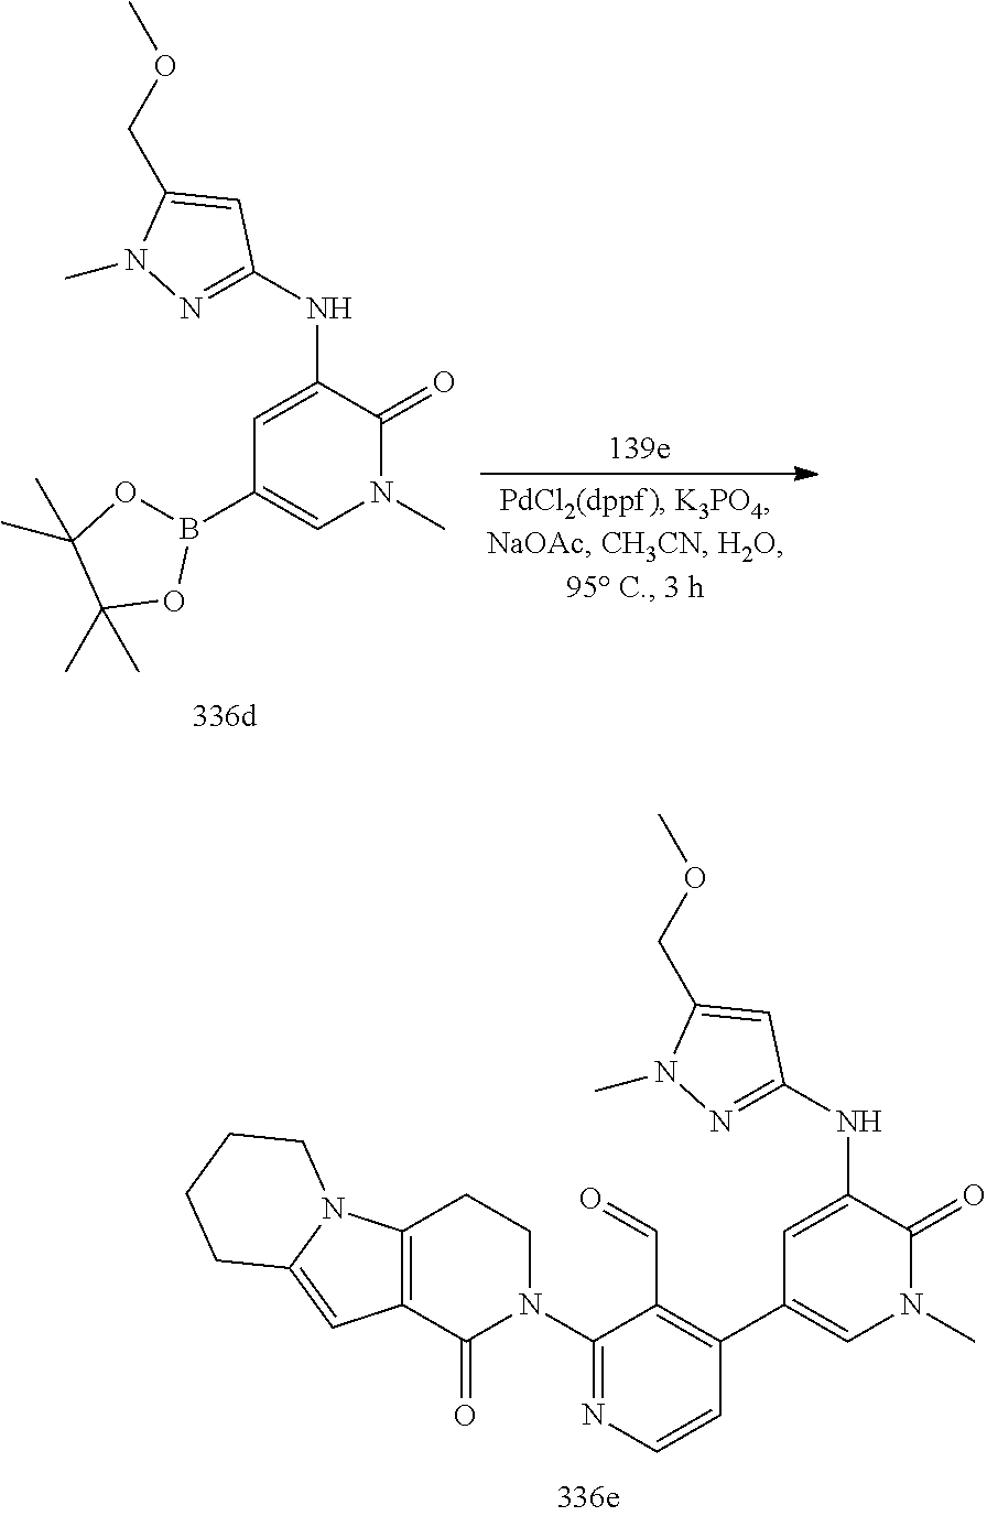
C1=C(NC2=NN(C)C(COC)=C2)C(=O)N(C)C=C1B1OC(C)(C)C(C)(C)O1.C1=C(NC2=NN(C)C(COC)=C2)C(=O)N(C)C=C1C1=C(C=O)C(N2CCC3=C(C2=O)C=C2N3CCCC2)=NC=C1
